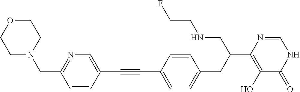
C1(C#CC2=CC=C(CC(CNCCF)C3=C(O)C(=O)NC=N3)C=C2)=CN=C(CN2CCOCC2)C=C1
